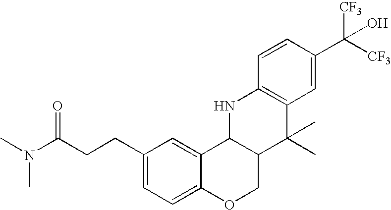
C(CC1=CC=C2C(=C1)C1C(CO2)C(C)(C)C2=C(N1)C=CC(C(O)([CF3])[CF3])=C2)C(N(C)C)=O
